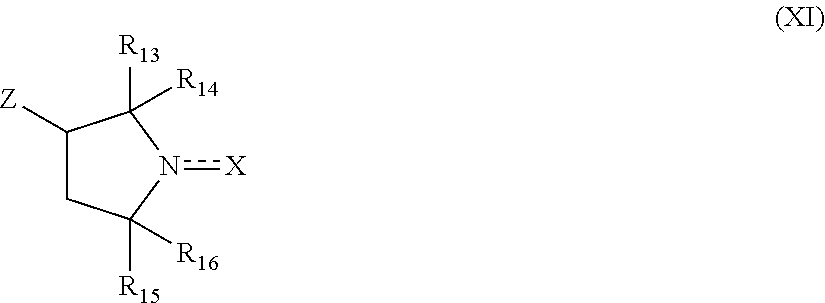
[X]n1C([R13])([R14])C([Z])CC1([R15])[R16]
